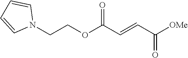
[OMe]C(C=CC(OCCN1C=CC=C1)=O)=O
